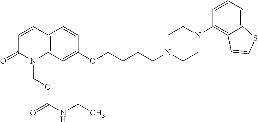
C12=C(C=C(OCCCCN3CCN(C4=C5C(=CC=C4)SC=C5)CC3)C=C1)N(COC(=O)NCC)C(=O)C=C2
